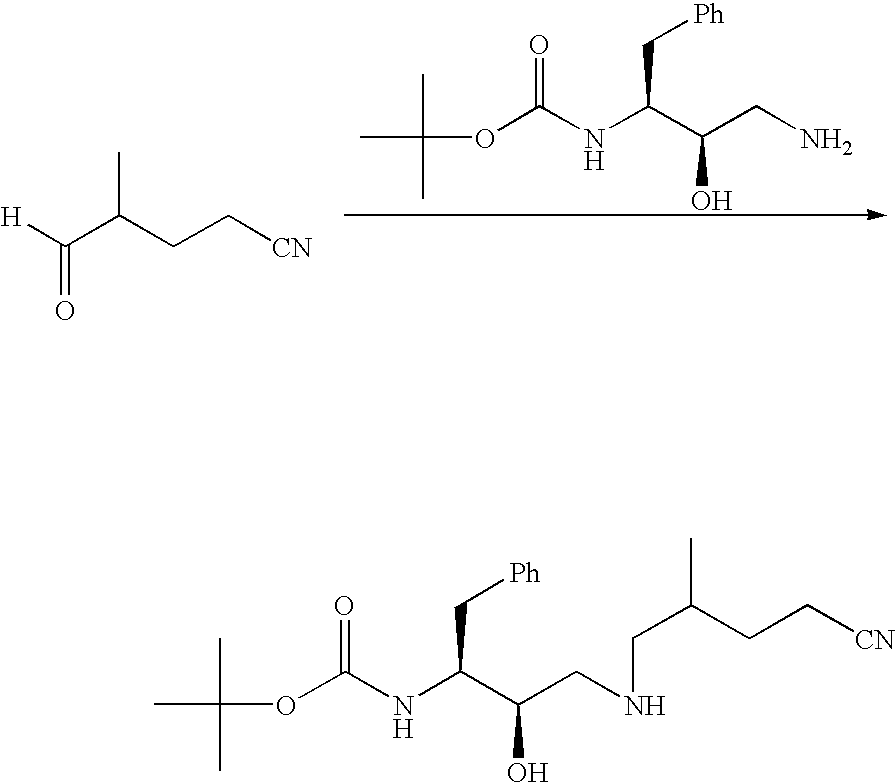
CC(C)(C)OC(NC(C(CN)O)C[Ph])=O.[H]C(=O)C(CC[CN])C.CC(C)(C)OC(NC(C(CNCC(CC[CN])C)O)C[Ph])=O
